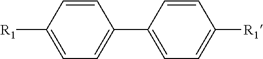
C1(C2=CC=C([R1])C=C2)=CC=C([R1])C=C1
